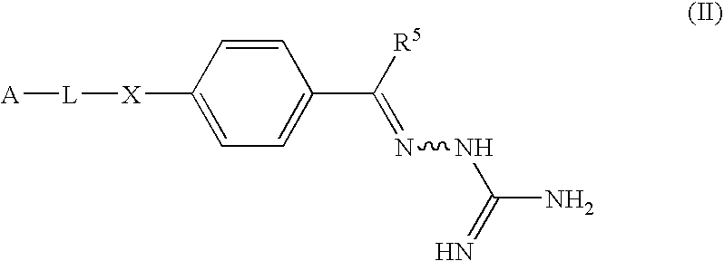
C1=CC([X][L][A])=CC=C1C([R5])=NNC(N)=N
